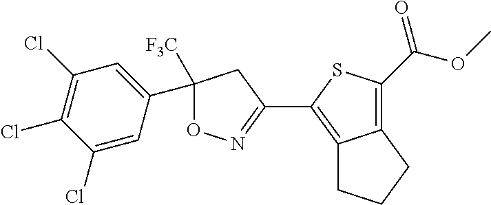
C12=C(C(=O)OC)SC(C3=NOC([F3C])(C4=CC(Cl)=C(Cl)C(Cl)=C4)C3)=C1CCC2
